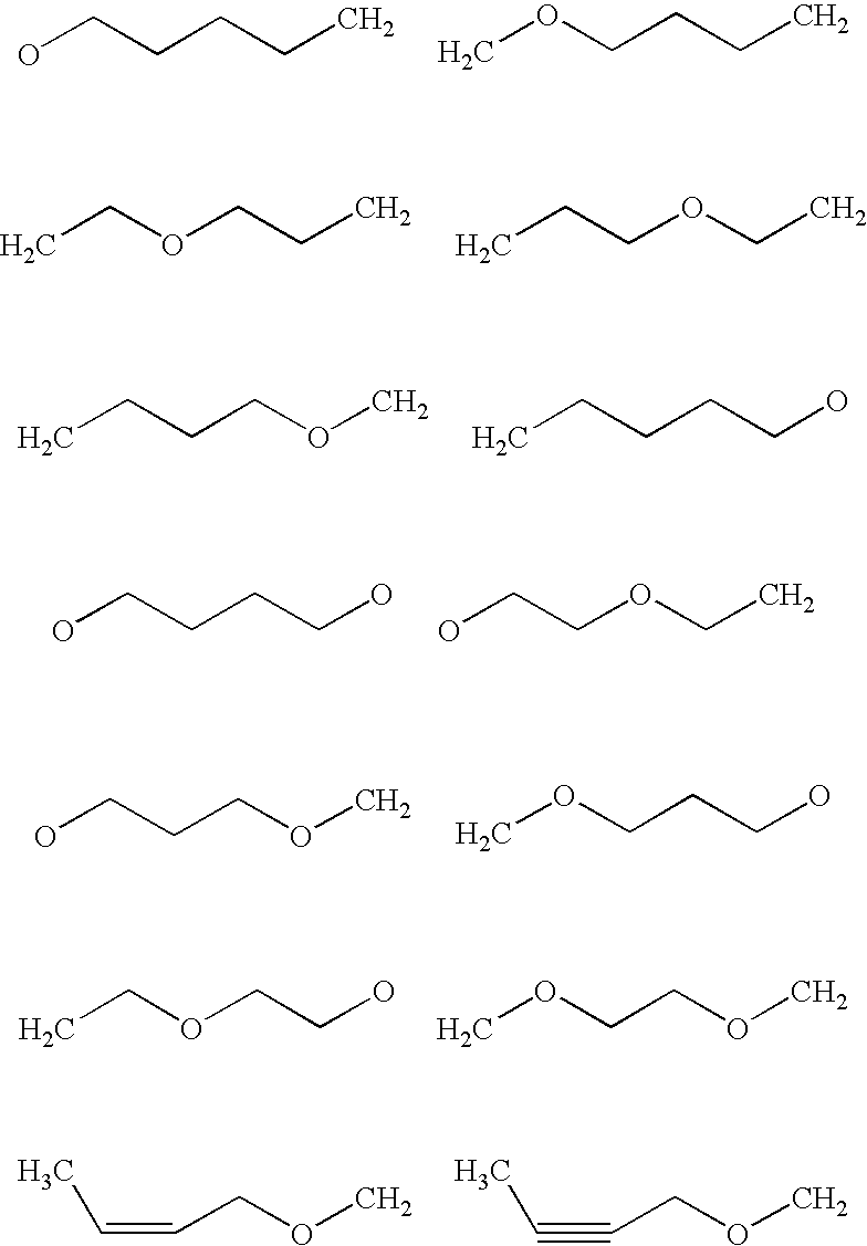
OCCCCC.COCCCC.CCOCCC.CCCOCC.CCCCOC.CCCCCO.OCCCCO.OCCOCC.OCCCOC.COCCCO.CCOCCO.COCCOC.C(COC)=CC.C(COC)#CC
